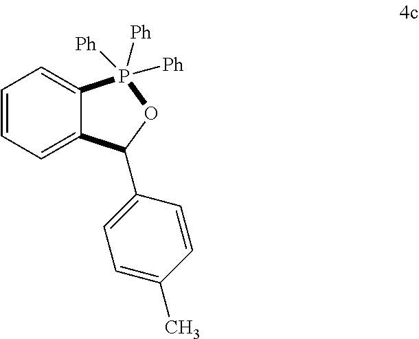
C12=CC=CC=C1P([Ph])([Ph])([Ph])OC2C1=CC=C(C)C=C1
